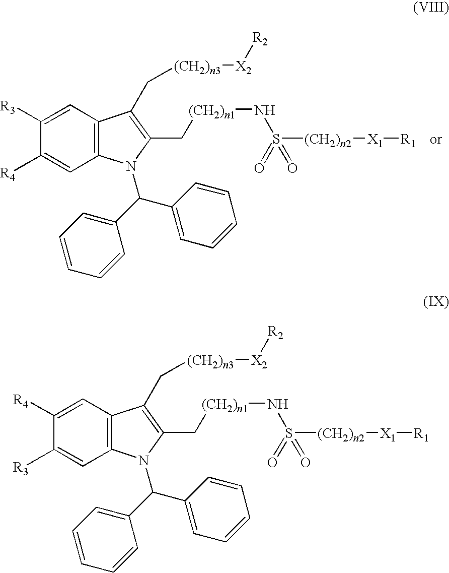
C12=C(C=C([R3])C([R4])=C1)C(C[(CH2)n3][X2][R2])=C(C[(CH2)n1]NS([(CH2)n2][X1][R1])(=O)=O)N2C(C1=CC=CC=C1)C1=CC=CC=C1.C12=C(C=C([R4])C([R3])=C1)C(C[(CH2)n3][X2][R2])=C(C[(CH2)n1]NS([(CH2)n2][X1][R1])(=O)=O)N2C(C1=CC=CC=C1)C1=CC=CC=C1
